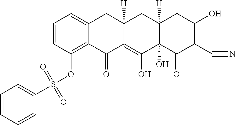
C1=CC(OS(C2=CC=CC=C2)(=O)=O)=C2C(=C1)CC1([H])C(=C(O)C3(O)C([H])(C1)CC(O)=C(C#N)C3=O)C2=O
